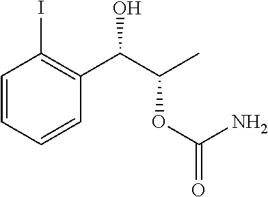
C1=CC(I)=C(C(C(C)OC(=O)N)O)C=C1
